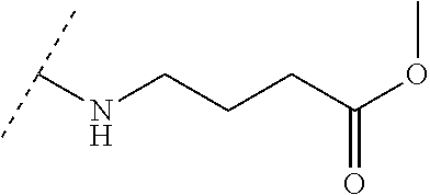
C(CCC(=O)OC)NC(C)C
